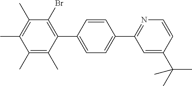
C1(C)=C(C)C(C2=CC=C(C3=NC=CC(C(C)(C)C)=C3)C=C2)=C(Br)C(C)=C1C
